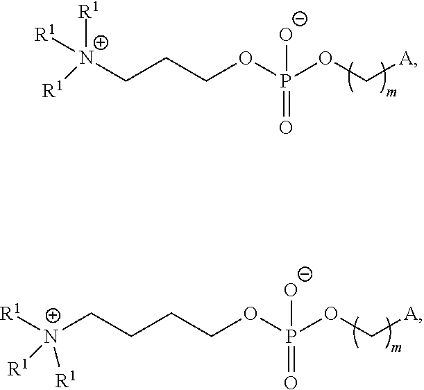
C(CCOP(OC[A])([O-])=O)[N+]([R1])([R1])[R1].C(CCOP(OC[A])([O-])=O)C[N+]([R1])([R1])[R1]
